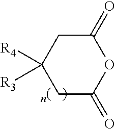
C1C([R4])([R3])CC(=O)OC1=O
